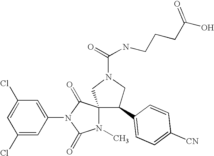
ClC1=CC(Cl)=CC(N2C(=O)C3(N(C)C2=O)CN(C(NCCCC(O)=O)=O)CC3C2=CC=C([CN])C=C2)=C1
